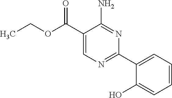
CCOC(C1=CN=C(C2=CC=CC=C2O)N=C1N)=O
